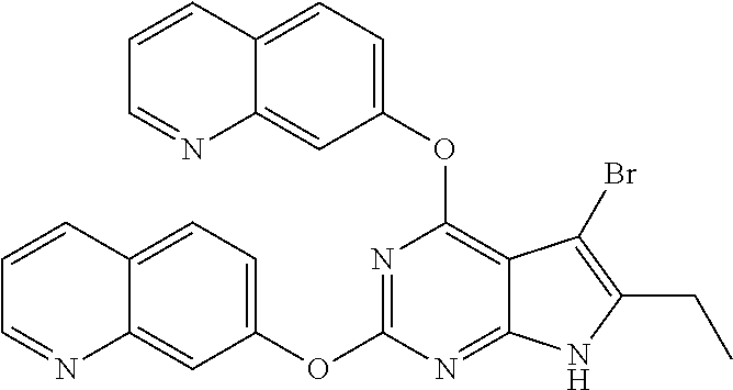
C12=CC=C(OC3=NC(OC4=CC=C5C(=C4)N=CC=C5)=C4C(=N3)NC(CC)=C4Br)C=C1N=CC=C2
